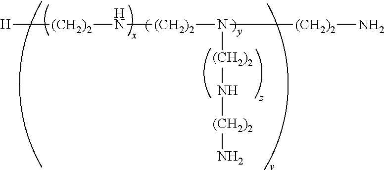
[H][(CH2)2]N[(CH2)2]N([(CH2)2]N)[(CH2)2]N[(CH2)2]N
